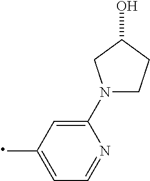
C1=C(C)C=C(N2CCC(O)C2)N=C1
